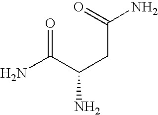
NC(C(CC(N)=O)N)=O
